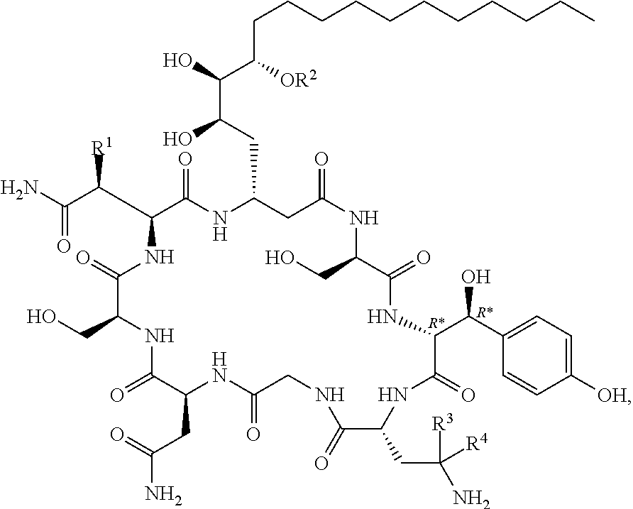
NC(C(C1NC(=O)C(CO)NC(=O)C(CC(N)=O)NC(=O)CNC(=O)C(CC([R3])([R4])N)NC(=O)C(C(C2=CC=C([OH])C=C2)O)NC(=O)C(CO)NC(=O)CC(CC(C(O)C([OR2])CCCCCCCCCCC)O)NC1=O)[R1])=O
